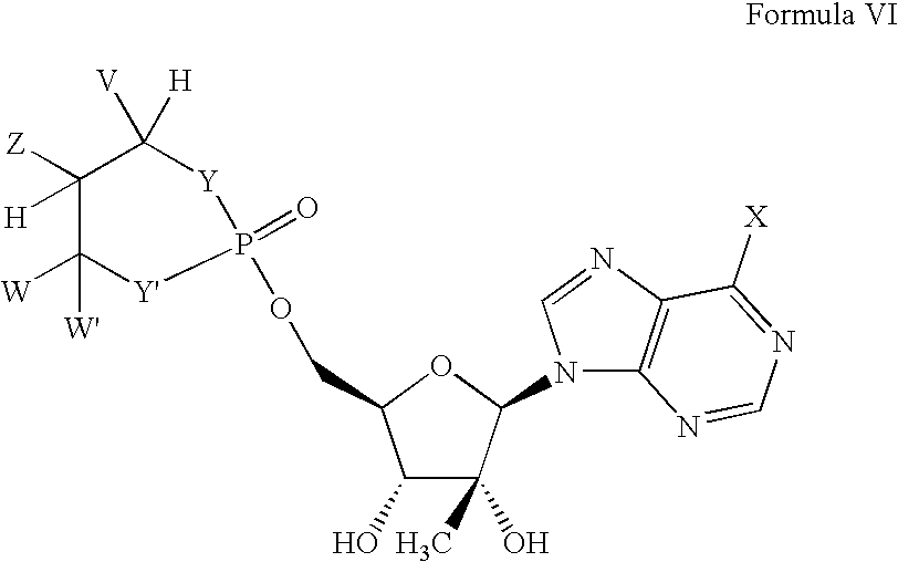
C1([Z])([H])C([W])([W'])[Y']P(=O)(OCC2C(O)C(C)(O)C(N3C4=C(N=C3)C([X])=NC=N4)O2)[Y]C1([V])[H]
